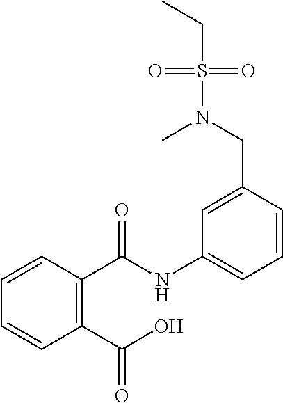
C1=CC(C(=O)NC2=CC=CC(CN(S(CC)(=O)=O)C)=C2)=C(C(=O)O)C=C1
